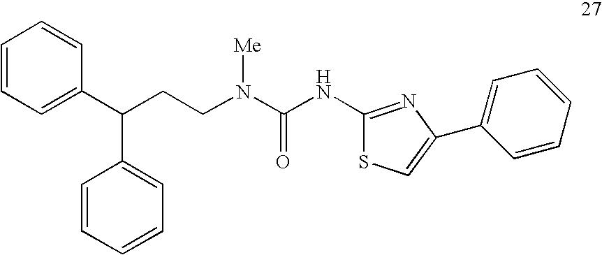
C1=CC=C(C(CCN(C(NC2=NC(C3=CC=CC=C3)=CS2)=O)[Me])C2=CC=CC=C2)C=C1
